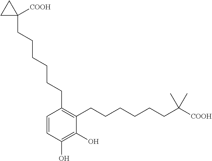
C1=CC(O)=C(O)C(CCCCCCC([COOH])(C)C)=C1CCCCCCC1([COOH])CC1
